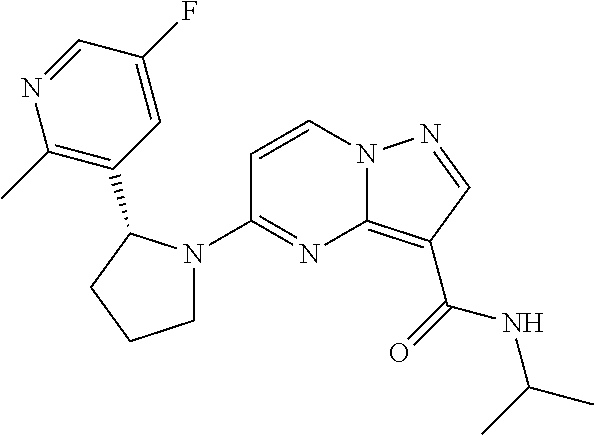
C1(N2CCCC2C2=C(C)N=CC(F)=C2)=NC2=C(C(=O)NC(C)C)C=NN2C=C1
